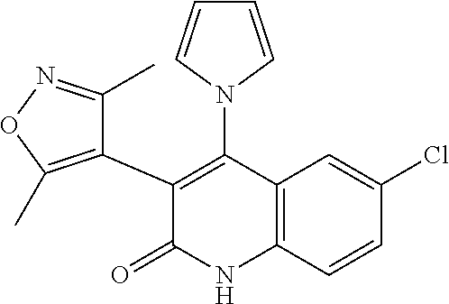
C1(Cl)=CC2=C(C=C1)NC(=O)C(C1=C(C)ON=C1C)=C2N1C=CC=C1
